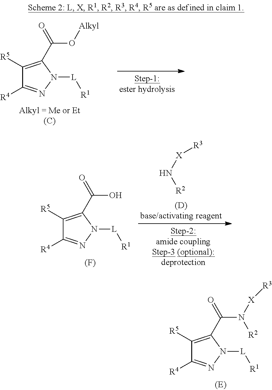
C1([R5])=C(C(=O)O[Alkyl])N([L][R1])N=C1[R4].C1([R5])=C(C(=O)O)N([L][R1])N=C1[R4].[(F)].[X](N[R2])[R3].C1([R5])=C(C(=O)N([X][R3])[R2])N([L][R1])N=C1[R4]
